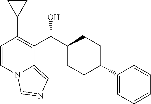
C1=CN2C(=CN=C2)C(C(C2CCC(C3=CC=CC=C3C)CC2)O)=C1C1CC1
